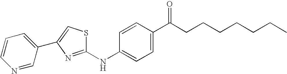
C1=CC=C(C2=CSC(NC3=CC=C(C(CCCCCCC)=O)C=C3)=N2)C=N1
